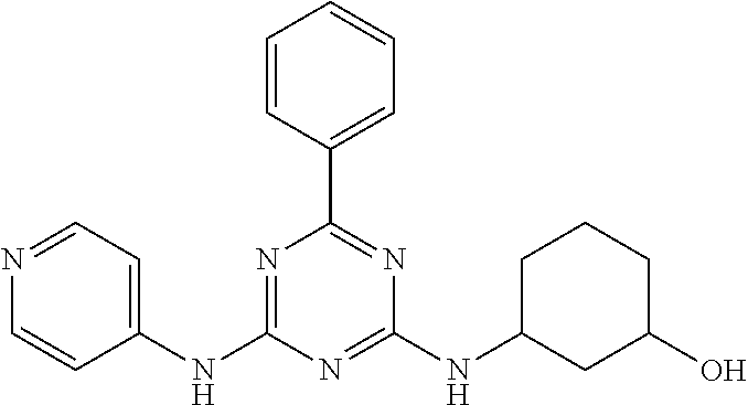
C1(NC2=NC(C3=CC=CC=C3)=NC(NC3CC(O)CCC3)=N2)=CC=NC=C1
